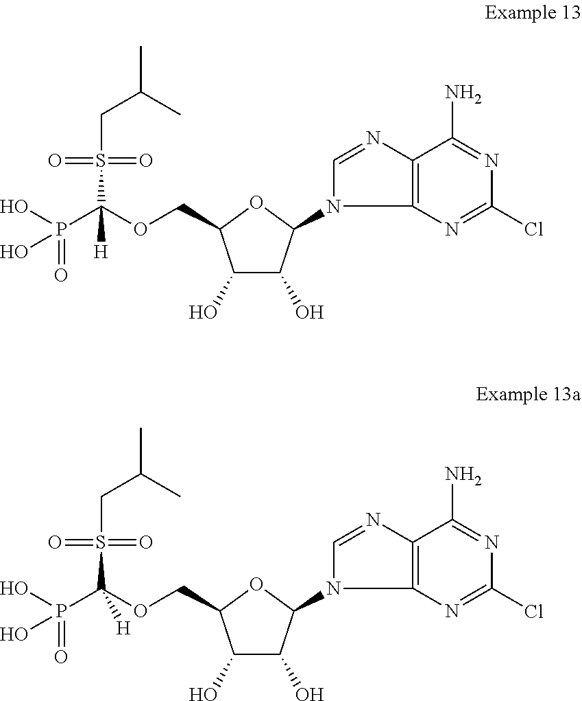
N1(C2C(O)C(O)C(COC(S(CC(C)C)(=O)=O)(P(=O)(O)O)[H])O2)C=NC2=C1N=C(Cl)N=C2N.N1(C2C(O)C(O)C(COC(S(CC(C)C)(=O)=O)(P(=O)(O)O)[H])O2)C=NC2=C1N=C(Cl)N=C2N
